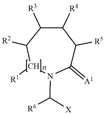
C1([R1])N(C([X])[R6])C(=[A1])C([R5])C([R4])C([R3])C1[R2]
